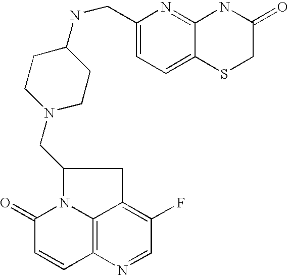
C12=C3N=CC(F)=C1CC(CN1CCC(NCC4=CC=C5C(=N4)NC(=O)CS5)CC1)N2C(=O)C=C3
